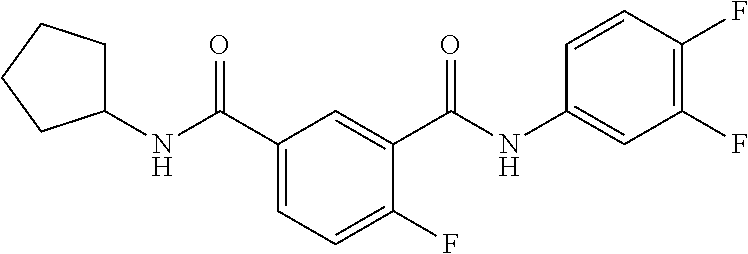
C1(NC(C2=CC=C(F)C(C(NC3=CC(F)=C(F)C=C3)=O)=C2)=O)CCCC1
